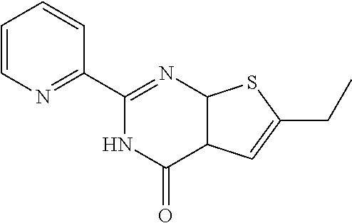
C1=CN=C(C2=NC3C(C(=O)N2)C=C(CC)S3)C=C1
